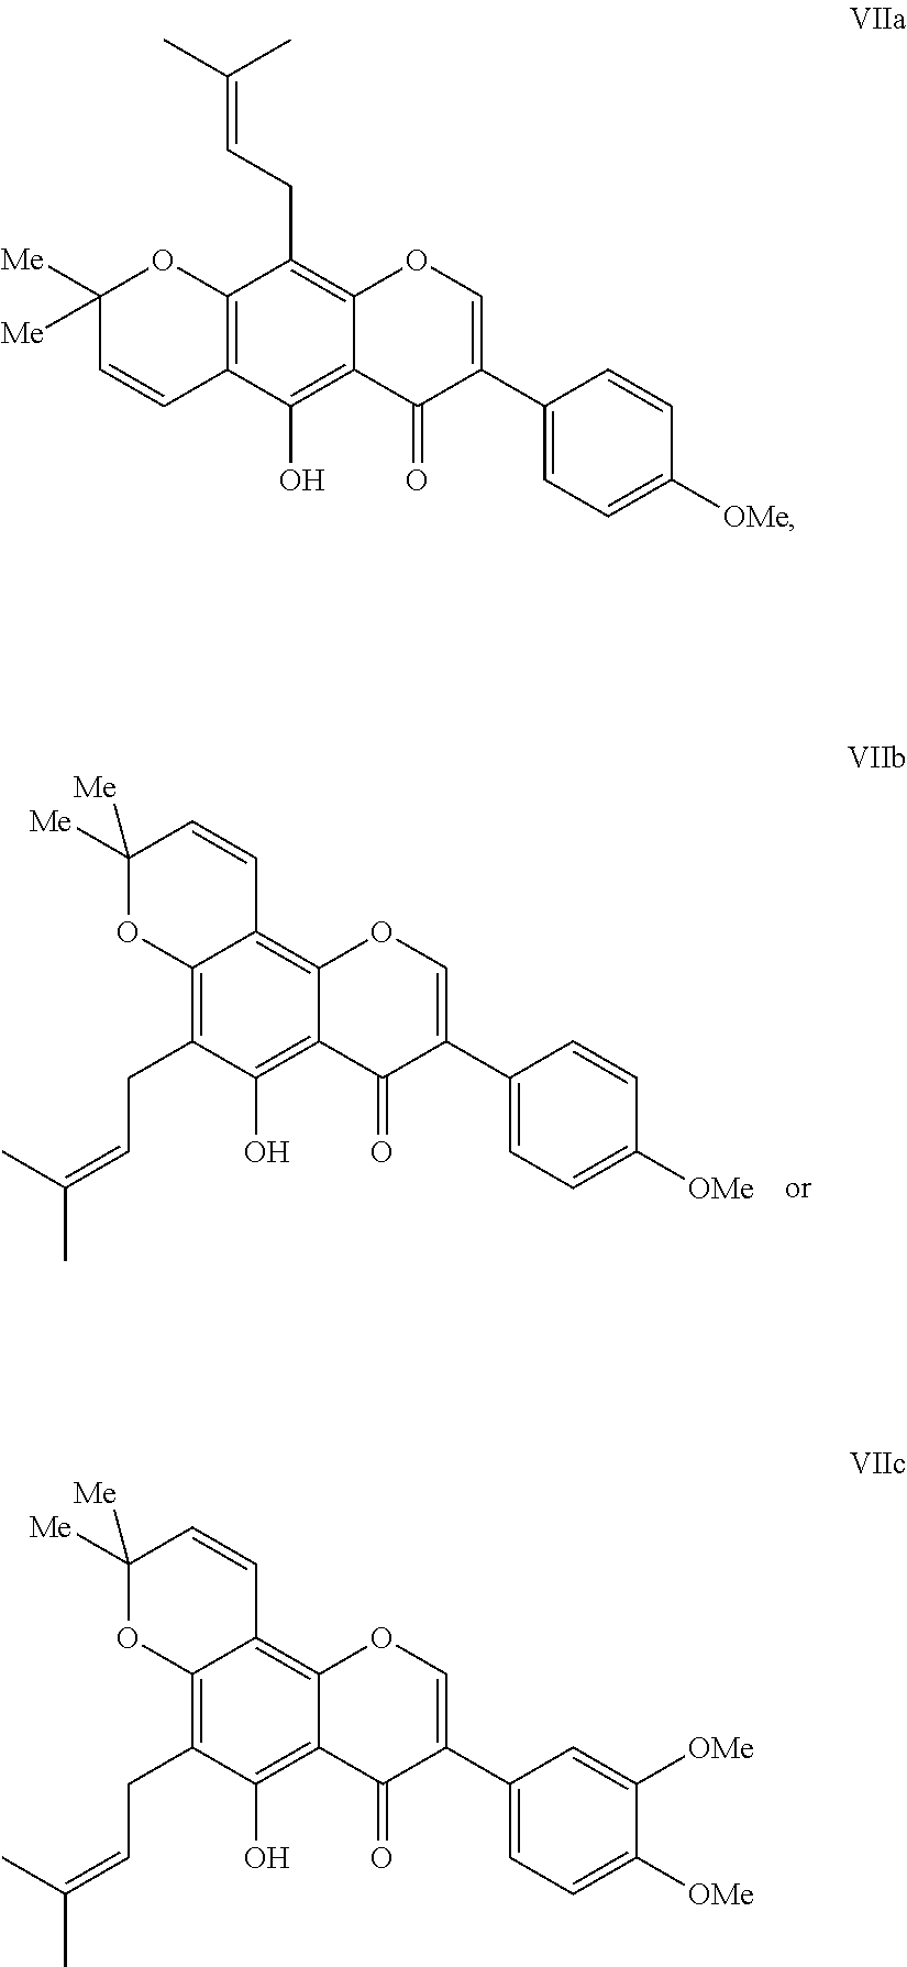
C12=C(C(O)=C3C(=C1CC=C(C)C)OC=C(C1=CC=C([OMe])C=C1)C3=O)C=CC([Me])([Me])O2.C12=C(CC=C(C)C)C(O)=C3C(=C1C=CC([Me])([Me])O2)OC=C(C1=CC=C([OMe])C=C1)C3=O.C12=C(CC=C(C)C)C(O)=C3C(=C1C=CC([Me])([Me])O2)OC=C(C1=CC=C([OMe])C([OMe])=C1)C3=O
